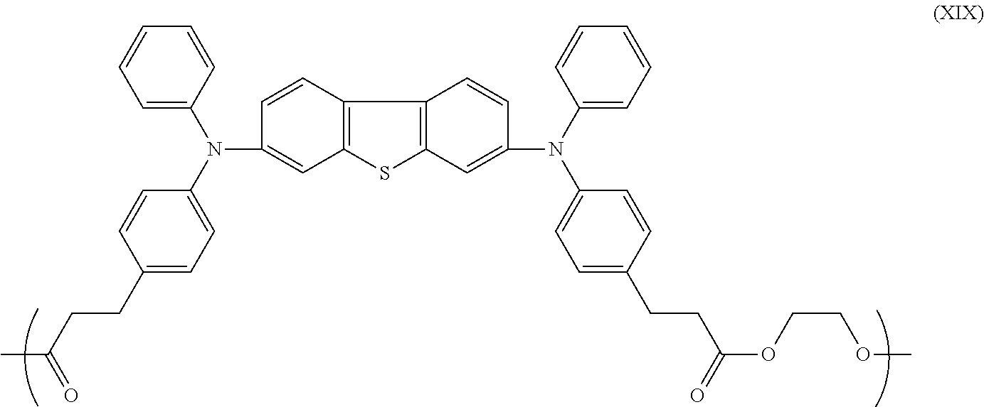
C1(N(C2=CC=C(CCC(=O)C)C=C2)C2=CC=CC=C2)=CC2=C(C=C1)C1=C(S2)C=C(N(C2=CC=CC=C2)C2=CC=C(CCC(=O)OCCOC)C=C2)C=C1
